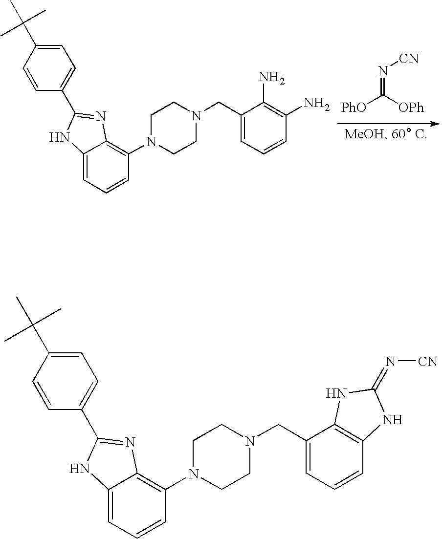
N1(CC2=CC=CC3=C2NC(=N[CN])N3)CCN(C2=C3C(=CC=C2)NC(C2=CC=C(C(C)(C)C)C=C2)=N3)CC1.N1(CC2=CC=CC(N)=C2N)CCN(C2=C3C(=CC=C2)NC(C2=CC=C(C(C)(C)C)C=C2)=N3)CC1.[PhO]C([OPh])=N[CN]
